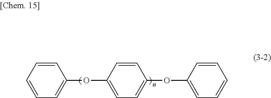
C1=C(OC2=CC=C(OC3=CC=CC=C3)C=C2)C=CC=C1
